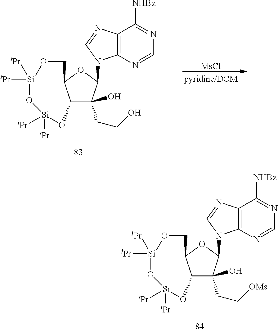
C12C(CC[OMs])(O)C(N3C4=C(N=C3)C([NHBz])=NC=N4)OC1CO[Si]([iPr])([iPr])O[Si]([iPr])([iPr])O2.C12C(CCO)(O)C(N3C4=C(N=C3)C([NHBz])=NC=N4)OC1CO[Si]([iPr])([iPr])O[Si]([iPr])([iPr])O2.[MsCl]
